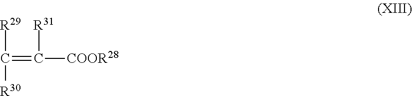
[R29]C([R30])=C([COOR28])[R31]
